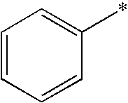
C1=CC=CC(*)=C1
